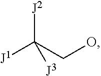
[J2]C(CO)([J1])[J3]
